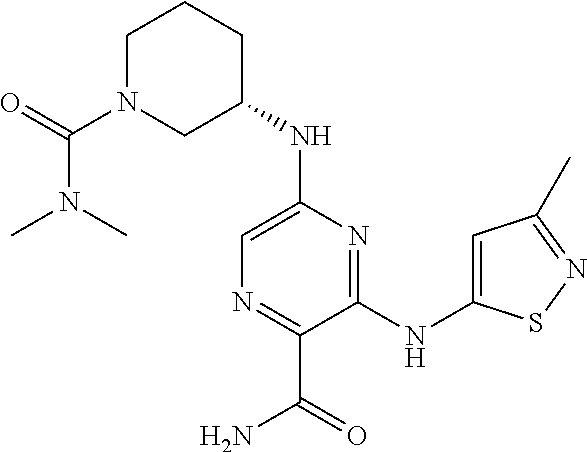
N(C1=CN=C(C(N)=O)C(NC2=CC(C)=NS2)=N1)C1CCCN(C(N(C)C)=O)C1
